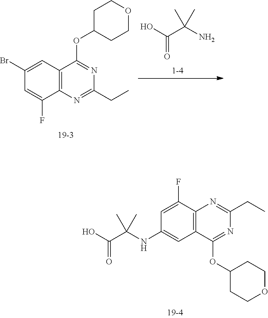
C12=C(N=C(CC)N=C1OC1CCOCC1)C(F)=CC(Br)=C2.O=C(O)C(N)(C)C.C12=C(C(OC3CCOCC3)=NC(CC)=N1)C=C(NC(C(=O)O)(C)C)C=C2F
